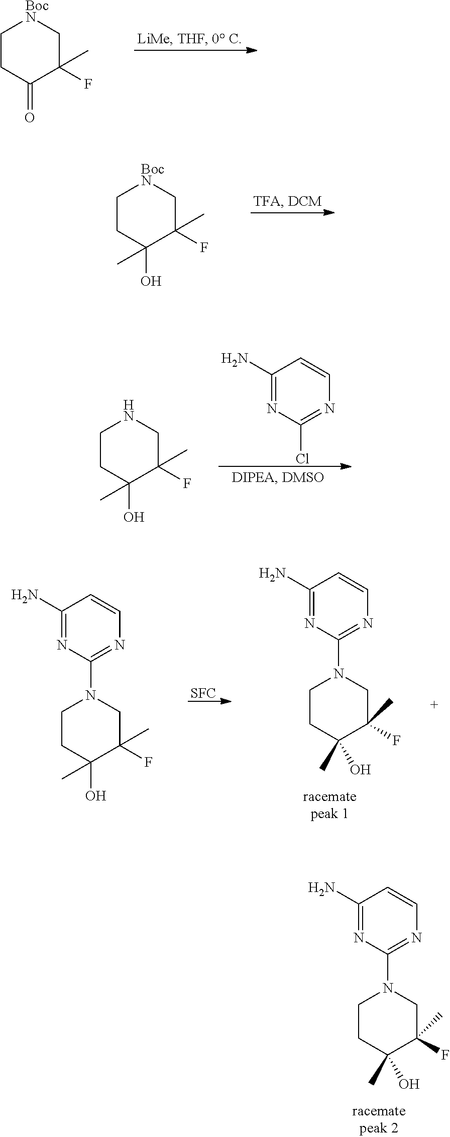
C1(N)=NC(N2CCC(C)(O)C(C)(F)C2)=NC=C1.C1CC(=O)C(C)(F)C[BocN]1.C1CC(O)(C)C(C)(F)C[BocN]1.C1(N)=NC(Cl)=NC=C1.C1CC(O)(C)C(C)(F)CN1.[SFC].C1(N)=NC(N2CCC(C)(O)C(C)(F)C2)=NC=C1.C1(N)=NC(N2CCC(O)(C)C(C)(F)C2)=NC=C1
